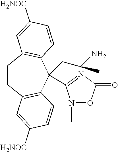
C1CC2=C(C(CC(N)C)(C3=NC(=O)ON3C)C3=C1C=C([H2NOC])C=C3)C=CC([H2NOC])=C2
